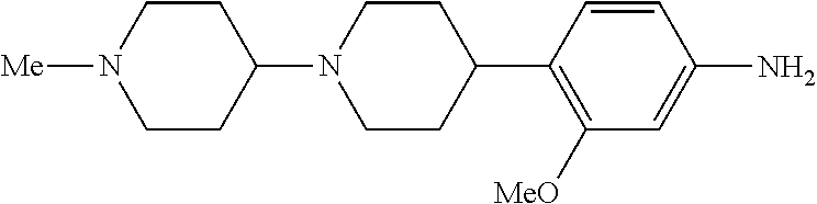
C1([MeO])=C(C2CCN(C3CCN([Me])CC3)CC2)C=CC(N)=C1
